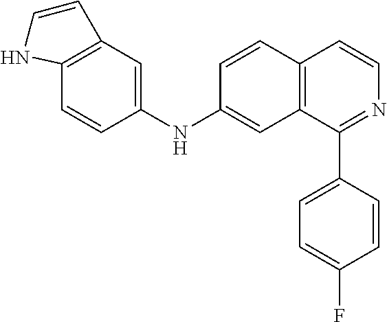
C12=C(C(C3=CC=C(F)C=C3)=NC=C1)C=C(NC1=CC3=C(C=C1)NC=C3)C=C2
